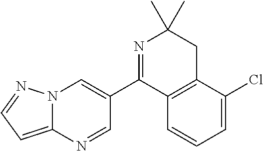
N12C(=CC=N1)N=CC(C1=NC(C)(C)CC3=C1C=CC=C3Cl)=C2
